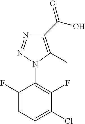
C1(F)=CC=C(Cl)C(F)=C1N1C(C)=C(C(O)=O)N=N1
